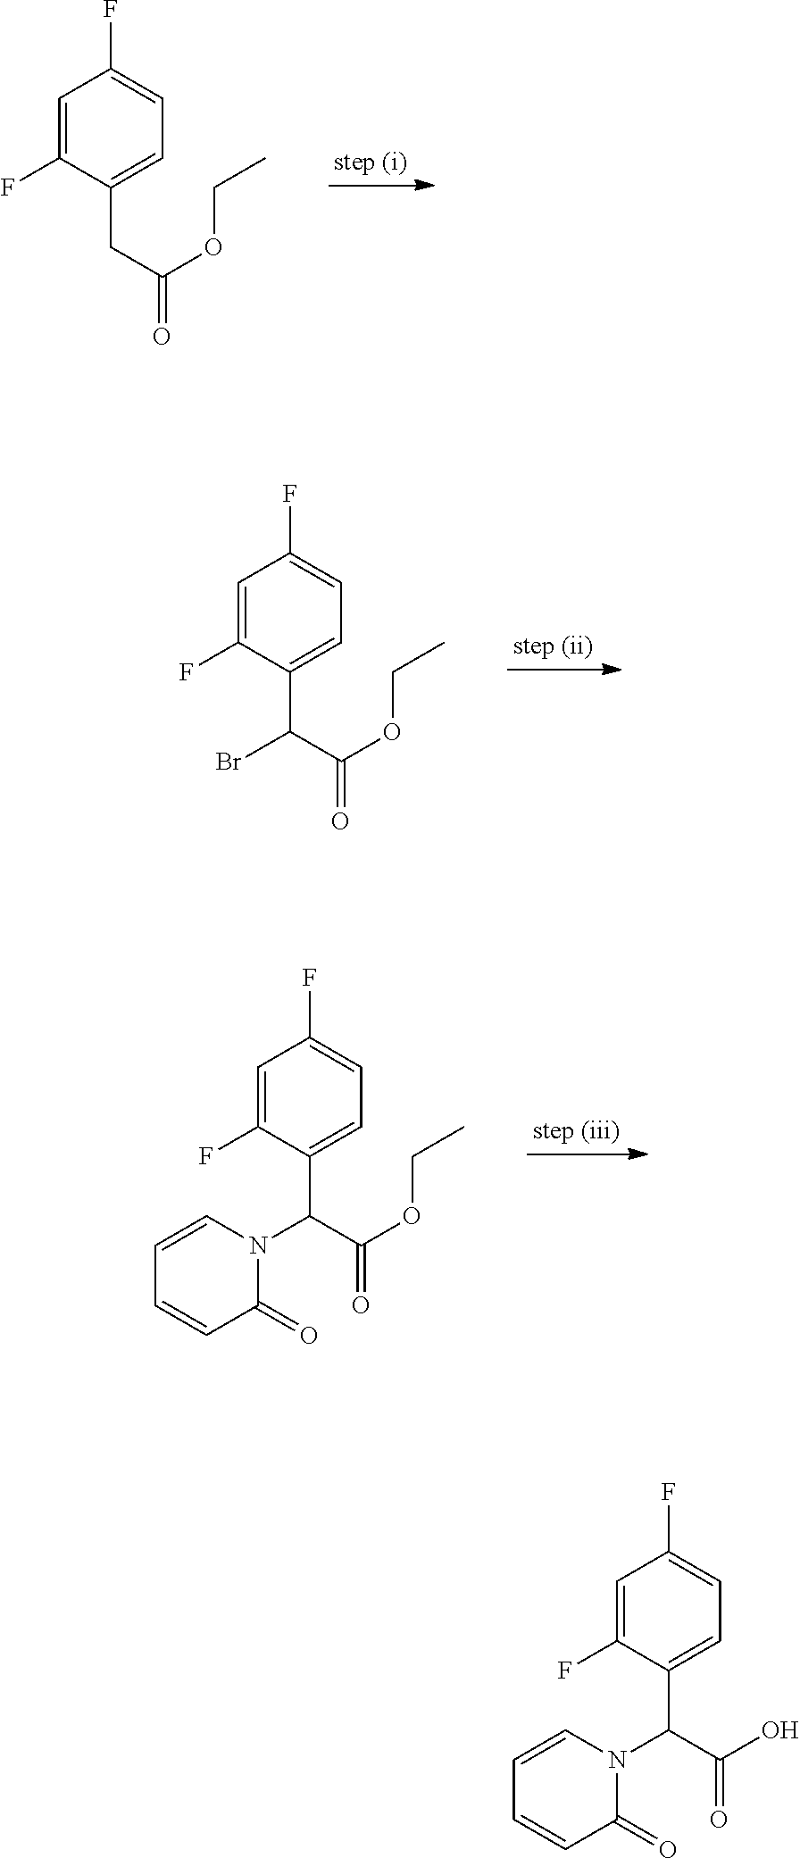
C1=C(F)C(CC(=O)OCC)=CC=C1F.C1=C(F)C(C(C(=O)OCC)Br)=CC=C1F.C1=C(F)C(C(C(=O)OCC)N2C=CC=CC2=O)=CC=C1F.C1=C(F)C(C(C(=O)O)N2C=CC=CC2=O)=CC=C1F
